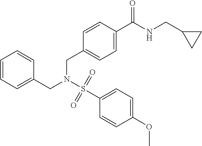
C1=CC=C(CN(S(C2=CC=C(OC)C=C2)(=O)=O)CC2=CC=C(C(NCC3CC3)=O)C=C2)C=C1
